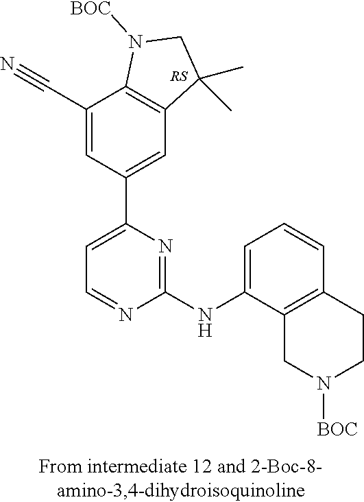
C1(C#N)=CC(C2=CC=NC(NC3=CC=CC4=C3CN([BOC])CC4)=N2)=CC2=C1N([BOC])CC2(C)C
